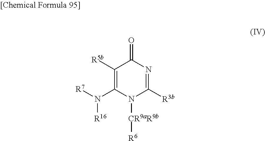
C1([R5b])=C(N([R7])[R16])N([CR9aR9b][R6])C([R3b])=NC1=O
